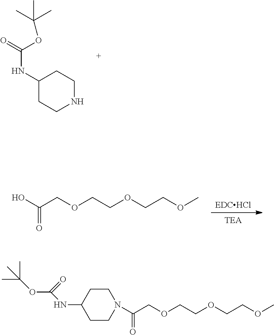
C1(NC(=O)OC(C)(C)C)CCNCC1.[EDCHCl].[TEA].OC(COCCOCCOC)=O.C(COCCOCCOC)(=O)N1CCC(NC(OC(C)(C)C)=O)CC1
